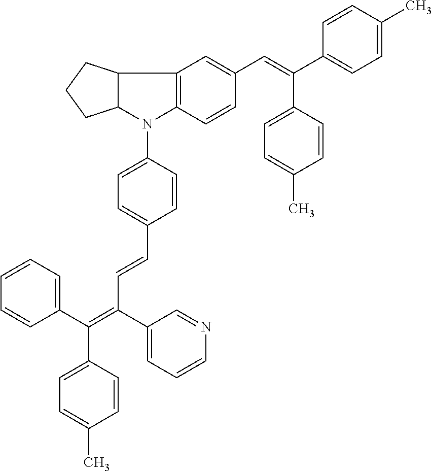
C12=C(C=CC(C=C(C3=CC=C(C)C=C3)C3=CC=C(C)C=C3)=C1)N(C1=CC=C(C=CC(=C(C3=CC=CC=C3)C3=CC=C(C)C=C3)C3=CC=CN=C3)C=C1)C1C2CCC1
